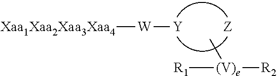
[W]([Y])[Xaa1Xaa2Xaa3Xaa4].[Z].[(V)e]([R2])([R1])C
